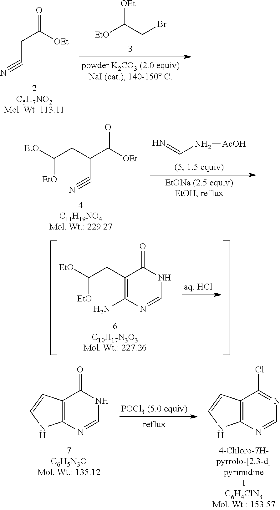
C1(CC([EtO])[EtO])=C(N)N=CNC1=O.C(C([OEt])=O)C#N.[EtO]C(CBr)[OEt].C(C([OEt])=O)(C#N)CC([EtO])[EtO].N=CN[AcOH].C12=C(N=CNC1=O)NC=C2.C12=C(N=CN=C1Cl)NC=C2
